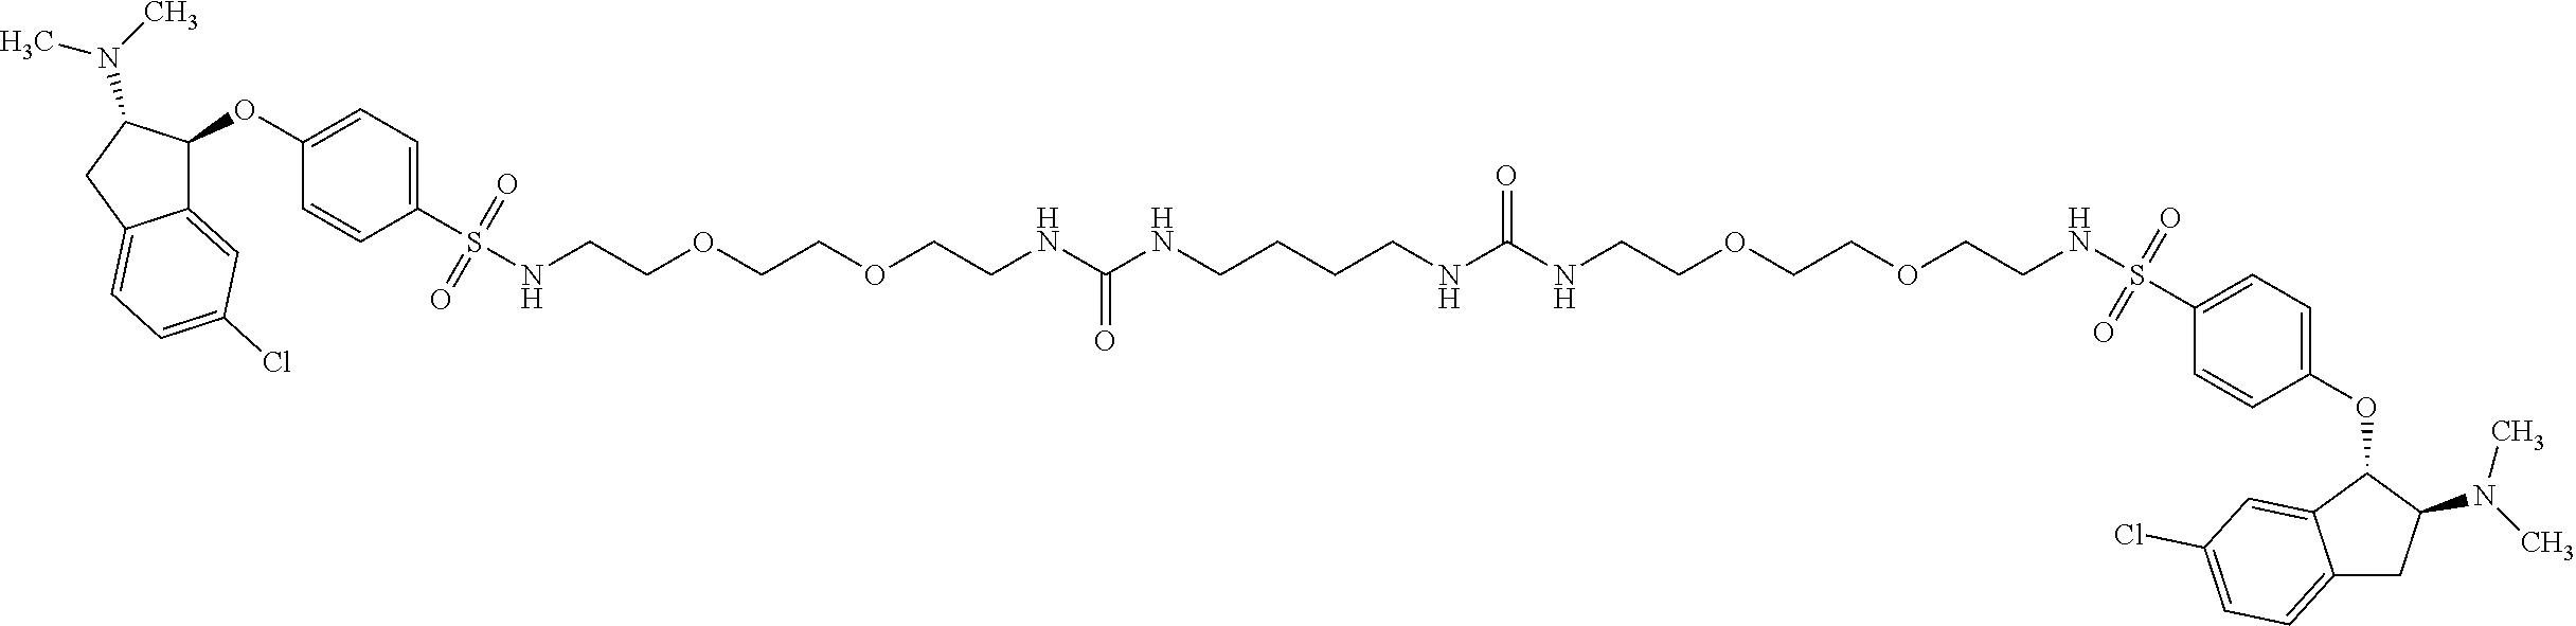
C12=CC(Cl)=CC=C1CC(N(C)C)C2OC1=CC=C(S(NCCOCCOCCNC(NCCCCNC(NCCOCCOCCNS(C2=CC=C(OC3C4=CC(Cl)=CC=C4CC3N(C)C)C=C2)(=O)=O)=O)=O)(=O)=O)C=C1
